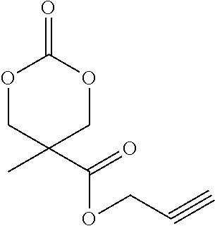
O1CC(C(=O)OCC#C)(C)COC1=O
